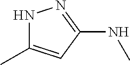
N1C(C)=CC(NC)=N1
